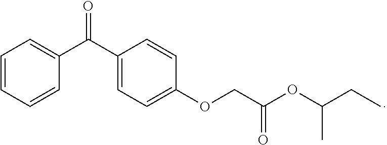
C1=CC=CC(C(C2=CC=C(OCC(OC(CC)C)=O)C=C2)=O)=C1
